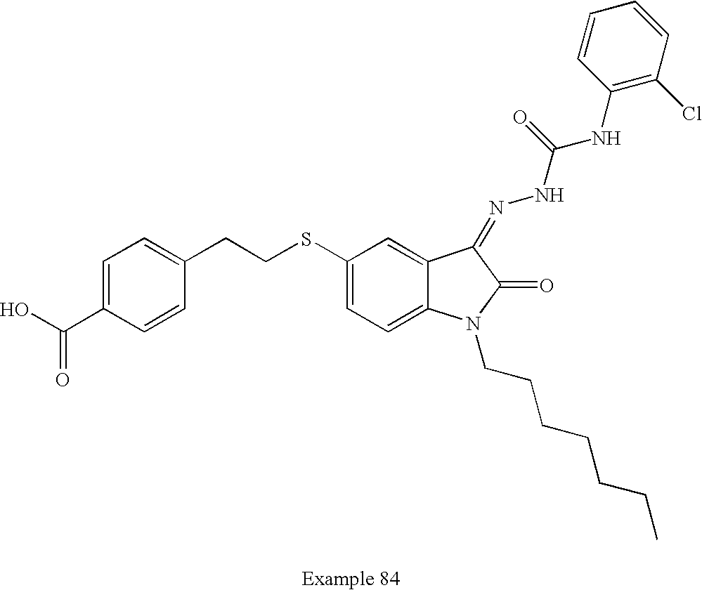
C1=C(C(O)=O)C=CC(CCSC2=CC=C3C(=C2)C(=NNC(NC2=C(Cl)C=CC=C2)=O)C(=O)N3CCCCCCC)=C1
